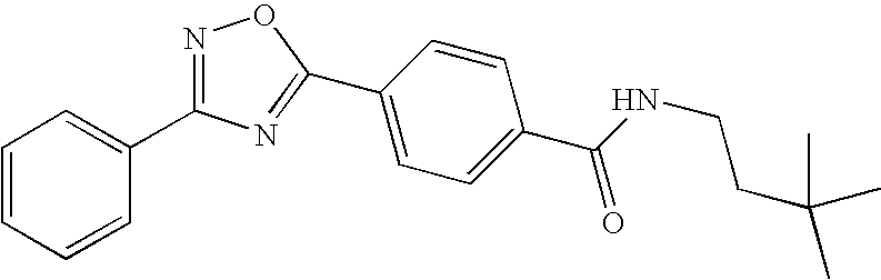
C1=CC=CC(C2=NOC(C3=CC=C(C(NCCC(C)(C)C)=O)C=C3)=N2)=C1
